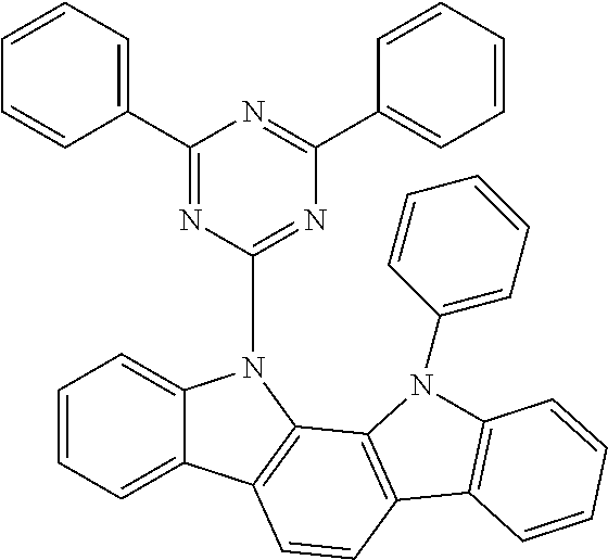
C1=CC=C2C(=C1)N(C1=NC(C3=CC=CC=C3)=NC(C3=CC=CC=C3)=N1)C1=C2C=CC2=C1N(C1=CC=CC=C1)C1=C2C=CC=C1
